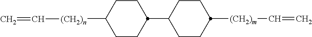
C1(C2CCC([(CH2)n]C=C)CC2)CCC([(CH2)m]C=C)CC1
